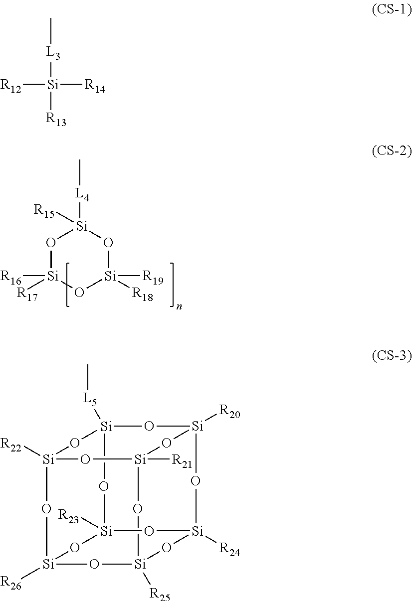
O1[Si]([R16])([R17])O[Si]([R19])([R18])O[Si]1([L4]C)[R15].[Si]12([R22])O[Si]3([L5]C)O[Si]4([R20])O[Si]([R21])(O[Si]5([R25])O[Si]([R24])(O4)O[Si]([R23])(O3)O[Si]([R26])(O1)O5)O2.[R12][Si]([R14])([L3]C)[R13]
